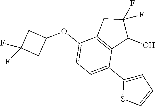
C1(O)C(F)(F)CC2=C1C(C1=CC=CS1)=CC=C2OC1CC(F)(F)C1
